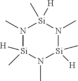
N1(C)[Si]([H])(C)N(C)[Si]([H])(C)N(C)[Si]1([H])C
